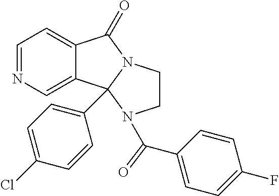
C1=NC=C2C(=C1)C(=O)N1CCN(C(C3=CC=C(F)C=C3)=O)C21C1=CC=C(Cl)C=C1
